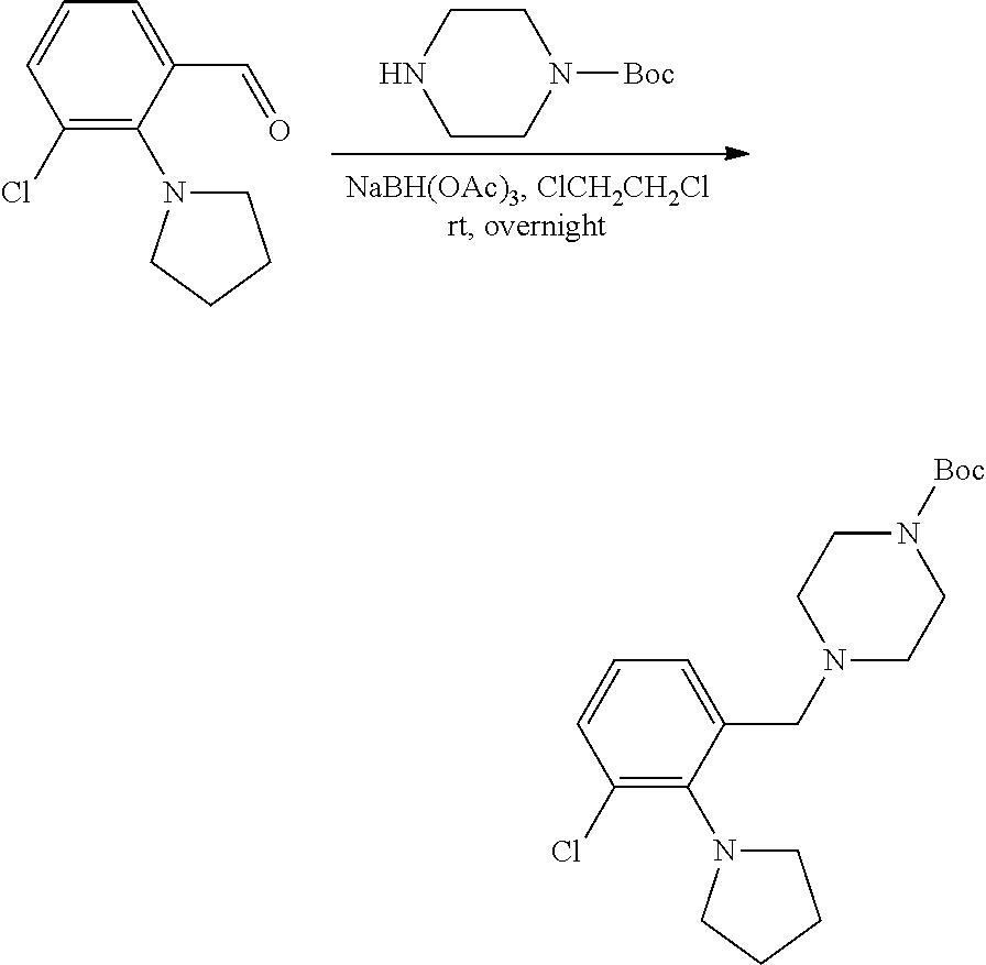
C1CN([Boc])CCN1.C1(Cl)=C(N2CCCC2)C(C=O)=CC=C1.C1(Cl)=C(N2CCCC2)C(CN2CCN([Boc])CC2)=CC=C1
